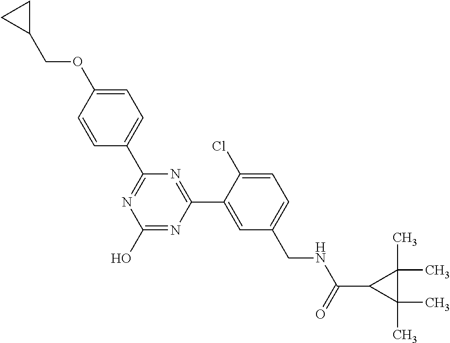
C1(C2=NC(O)=NC(C3=CC(CNC(C4C(C)(C)C4(C)C)=O)=CC=C3Cl)=N2)=CC=C(OCC2CC2)C=C1
